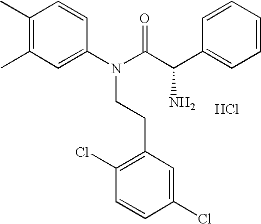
CC1=C(C)C=CC(N(C(=O)C(C2=CC=CC=C2)N)CCC2=C(Cl)C=CC(Cl)=C2)=C1.Cl
